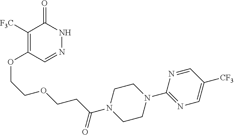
C1([F3C])=C(OCCOCCC(N2CCN(C3=NC=C([CF3])C=N3)CC2)=O)C=NNC1=O
